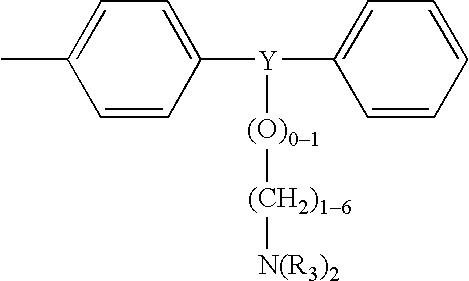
CC1=CC=C([Y](C2=CC=CC=C2)O[(CH2)16][N(R3)2])C=C1
